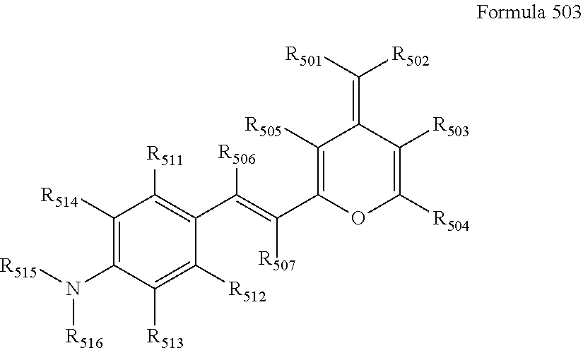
C1([R514])=C(N([R515])[R516])C([R513])=C([R512])C(C(=C(C2=C([R505])C(=C([R502])[R501])C([R503])=C([R504])O2)[R507])[R506])=C1[R511]
